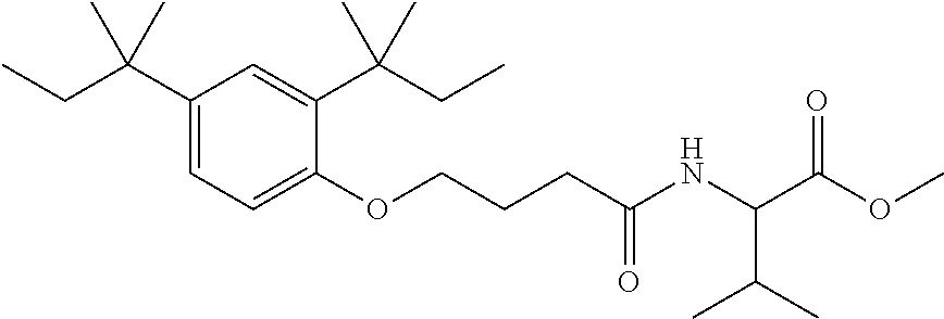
C1(C(CC)(C)C)=CC=C(OCCCC(NC(C(OC)=O)C(C)C)=O)C(C(CC)(C)C)=C1
